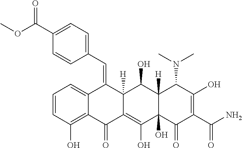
C1=CC(O)=C2C(=C1)C(=CC1=CC=C(C(OC)=O)C=C1)C1([H])C(=C(O)C3(O)C([H])(C1O)C(N(C)C)C(O)=C(C(N)=O)C3=O)C2=O
